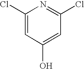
C1(Cl)=CC(O)=CC(Cl)=N1
